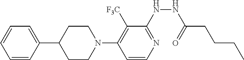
C1=CC(C2CCN(C3=C([F3C])C(NNC(CCCC)=O)=NC=C3)CC2)=CC=C1
